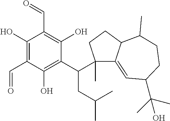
C1(O)=C(C=O)C(O)=C(C(CC(C)C)C2(C)C3=CC(C(C)(C)O)CCC(C)C3CC2)C(O)=C1C=O
